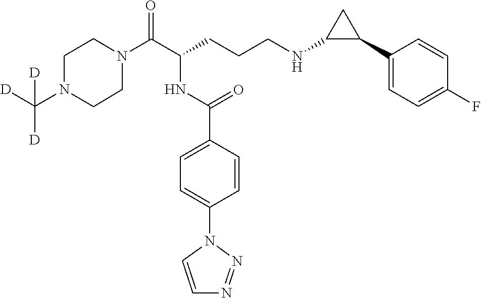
C1N(C(C(CCCNC2C(C3=CC=C(F)C=C3)C2)NC(C2=CC=C(N3C=CN=N3)C=C2)=O)=O)CCN(C([D])([D])[D])C1
